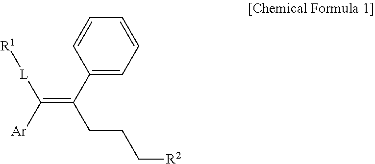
C1(C(=C([Ar])[L][R1])CCC[R2])=CC=CC=C1
